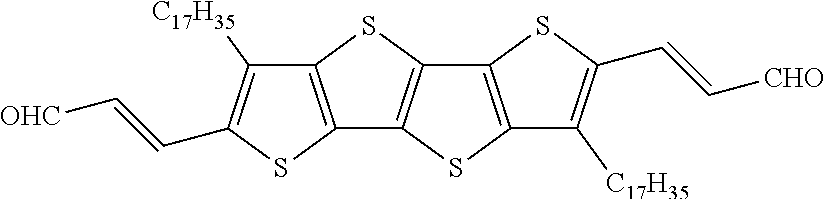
C12=C(SC3=C1SC1=C3SC(C=C[CHO])=C1[C17H35])C([C17H35])=C(C=C[OHC])S2
